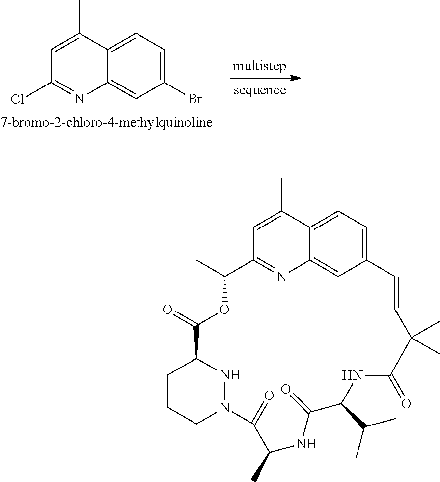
C1=C(C)C2=CC=C(Br)C=C2N=C1Cl.C1(C)(C)C=CC2=CC=C3C(=C2)N=C(C=C3C)C(C)OC(=O)C2CCCN(N2)C(=O)C(C)NC(=O)C(C(C)C)NC1=O
